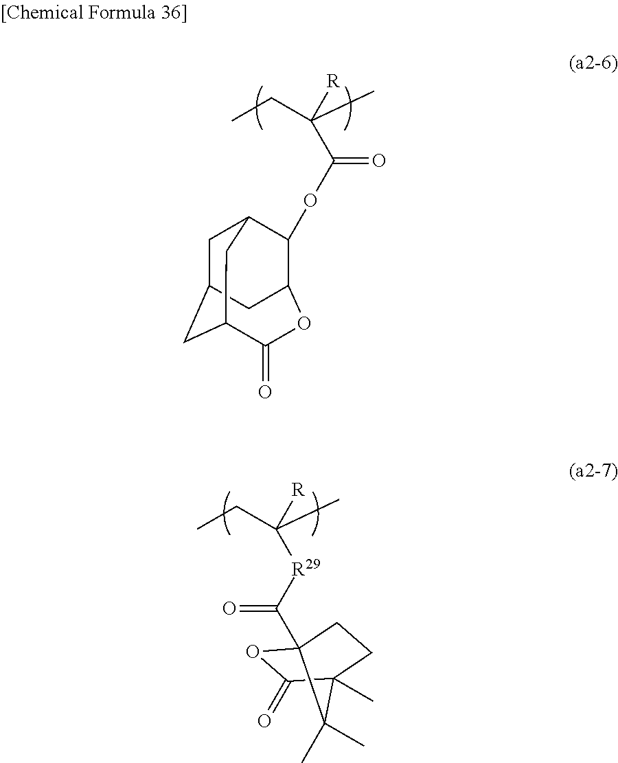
C1C2CC3CC1C(OC(=O)C([R])(C)CC)C(C2)OC3=O.C([R29]C([R])(C)CC)(=O)C12OC(=O)C(C)(CC1)C2(C)C
